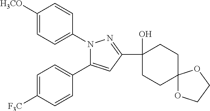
C1([H3CO])=CC=C(N2C(C3=CC=C([F3C])C=C3)=CC(C3(O)CCC4(CC3)OCCO4)=N2)C=C1
